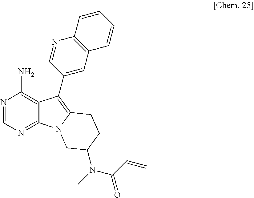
N1=CN=C2C(=C1N)C(C1=CC3=C(N=C1)C=CC=C3)=C1N2CC(N(C)C(C=C)=O)CC1
